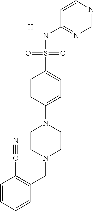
C1=CC=CC(CN2CCN(C3=CC=C(S(NC4=NC=NC=C4)(=O)=O)C=C3)CC2)=C1C#N.[H]
